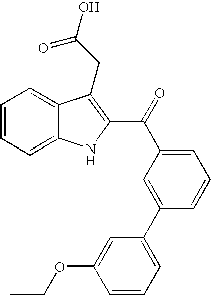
C1=CC=C2C(=C1)C(CC(O)=O)=C(C(=O)C1=CC=CC(C3=CC=CC(OCC)=C3)=C1)N2
